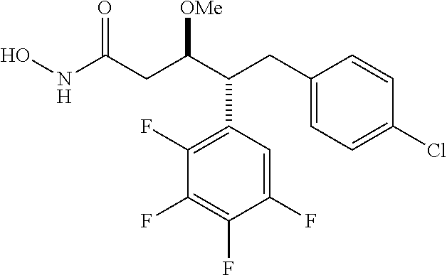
ONC(CC(C(CC1=CC=C(Cl)C=C1)C1=C(F)C(F)=C(F)C(F)=C1)[OMe])=O
